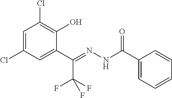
C1=C(Cl)C=C(C(=NNC(C2=CC=CC=C2)=O)C(F)(F)F)C(O)=C1Cl
